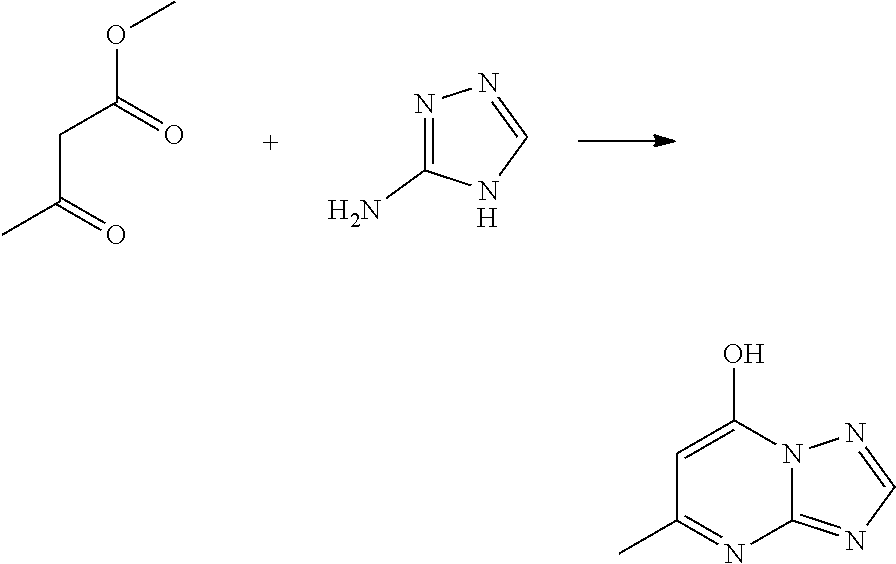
N1=C(N)NC=N1.[H].O(C(=O)CC(C)=O)C.C1=C(O)N2C(=NC=N2)N=C1C
